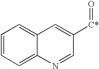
C12=CC=CC=C1N=CC([C*]=O)=C2
